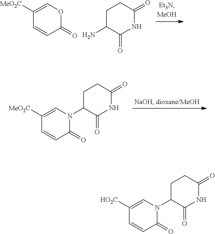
C1([MeO2C])=COC(=O)C=C1.C1C(N)C(=O)NC(=O)C1.C1([MeO2C])=CN(C2C(=O)NC(=O)CC2)C(=O)C=C1.C1([HO2C])=CN(C2C(=O)NC(=O)CC2)C(=O)C=C1
